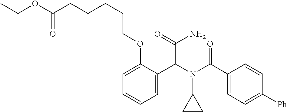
C1=C(C(N(C(C2=CC=C([Ph])C=C2)=O)C2CC2)C(N)=O)C(OCCCCCC(OCC)=O)=CC=C1
